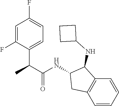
C1=C(F)C(C(C(=O)NC2CC3=C(C2NC2CCC2)C=CC=C3)C)=CC=C1F
